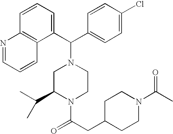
C1(C(C2=CC=C(Cl)C=C2)N2CC(C(C)C)N(C(CC3CCN(C(C)=O)CC3)=O)CC2)=CC=CC2=C1C=CC=N2
